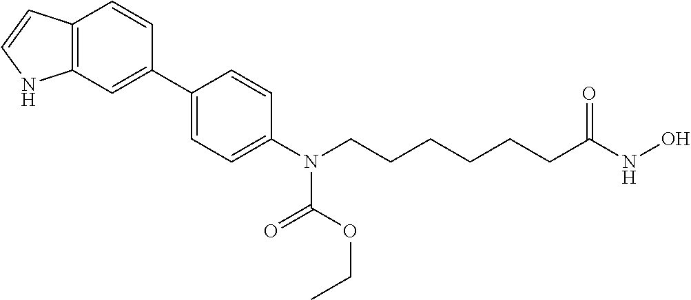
C1(C2=CC3=C(C=C2)C=CN3)=CC=C(N(CCCCCCC(NO)=O)C(=O)OCC)C=C1
